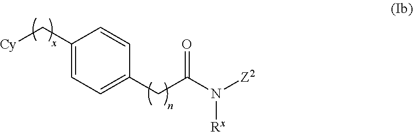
[Cy]CC1=CC=C(CC(N([Z2])[Rx])=O)C=C1
